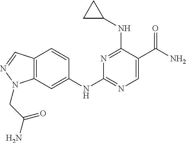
N1=C(NC2CC2)C(C(N)=O)=CN=C1NC1=CC2=C(C=C1)C=NN2CC(N)=O
